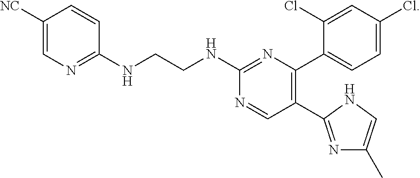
N1=C(NCCNC2=NC(C3=CC=C(Cl)C=C3Cl)=C(C3=NC(C)=CN3)C=N2)C=CC([NC])=C1
